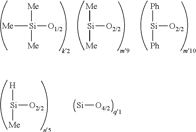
[Me][Si]([O2/2])[Me].[Me][Si]([Me])([O1/2])[Me].[Ph][Si]([O2/2])[Ph].[H][Si]([O2/2])[Me].[Si][O4/2]
